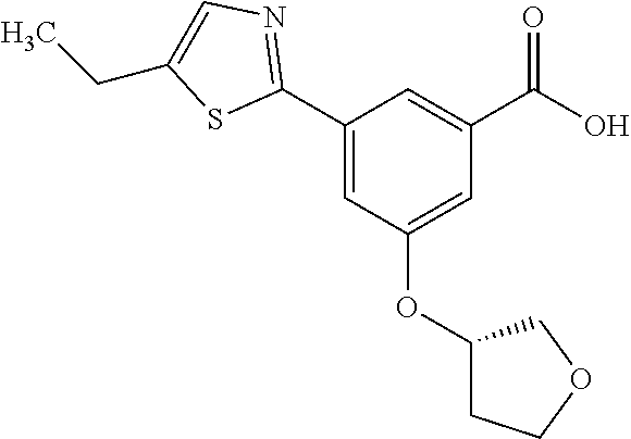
C1=C(OC2CCOC2)C=C(C2=NC=C(CC)S2)C=C1C(O)=O
